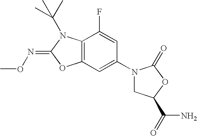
C12=C(C(F)=CC(N3CC(C(N)=O)OC3=O)=C1)N(C(C)(C)C)C(=NOC)O2
